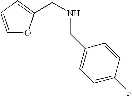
C1=CC=C(CNCC2=CC=C(F)C=C2)O1
